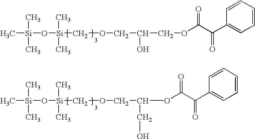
O([Si](COCC(COC(C(C1=CC=CC=C1)=O)=O)O)(C)C)[Si](C)(C)C.O([Si](COCC(CO)OC(C(C1=CC=CC=C1)=O)=O)(C)C)[Si](C)(C)C
